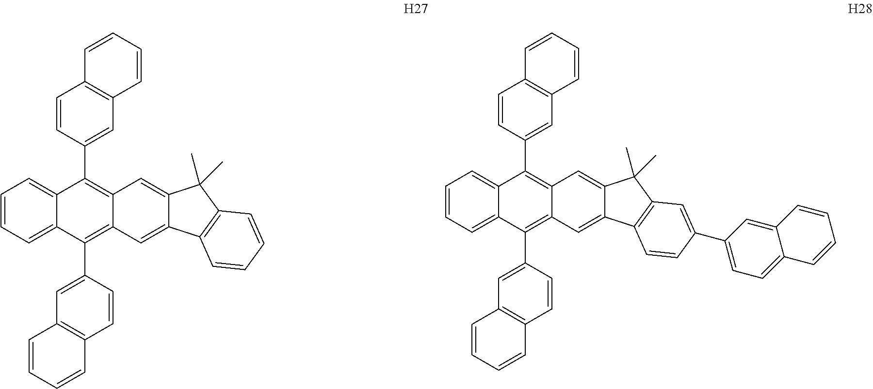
C1=CC=C2C(=C1)C(C1=CC3=C(C=C1)C=CC=C3)=C1C(=C2C2=CC3=C(C=C2)C=CC=C3)C=C2C(=C1)C(C)(C)C1=C2C=CC=C1.C1=CC=C2C(=C1)C(C1=CC3=C(C=C1)C=CC=C3)=C1C(=C2C2=CC3=C(C=C2)C=CC=C3)C=C2C(=C1)C(C)(C)C1=C2C=CC(C2=CC=C3C(=C2)C=CC=C3)=C1
